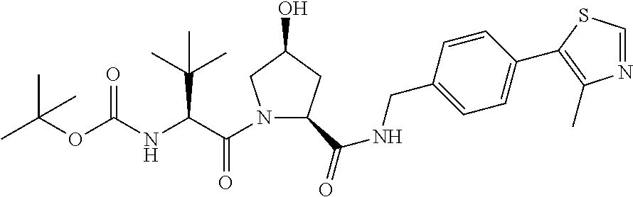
N1(C(C(NC(OC(C)(C)C)=O)C(C)(C)C)=O)C(C(=O)NCC2=CC=C(C3=C(C)N=CS3)C=C2)CC(O)C1
